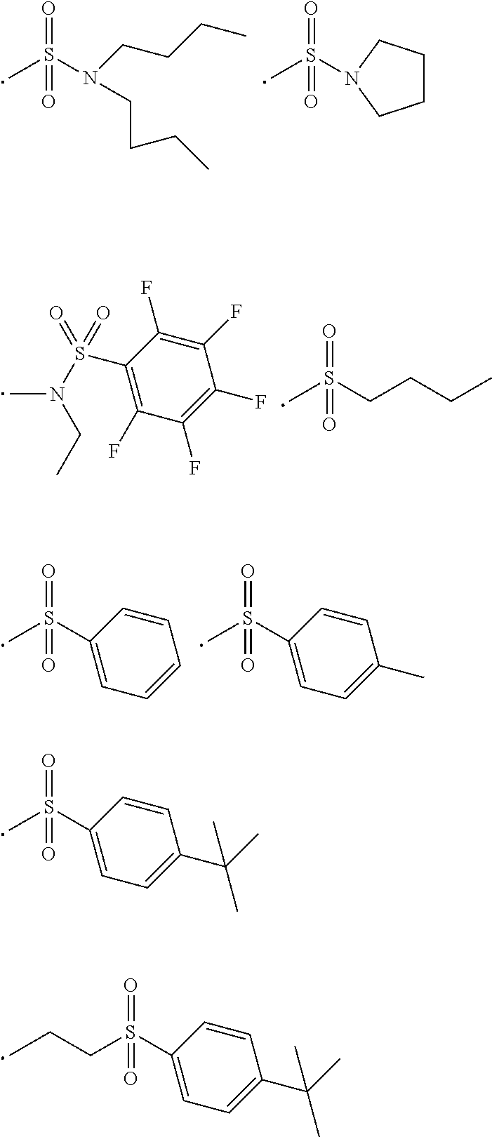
CS(N(CCCC)CCCC)(=O)=O.CS(=O)(=O)N1CCCC1.CN(S(=O)(C1=C(F)C(F)=C(F)C(F)=C1F)=O)CC.CS(CCCC)(=O)=O.CS(C1=CC=CC=C1)(=O)=O.CS(C1=CC=C(C)C=C1)(=O)=O.CS(C1=CC=C(C(C)(C)C)C=C1)(=O)=O.S(C1=CC=C(C(C)(C)C)C=C1)(=O)(=O)CCC
